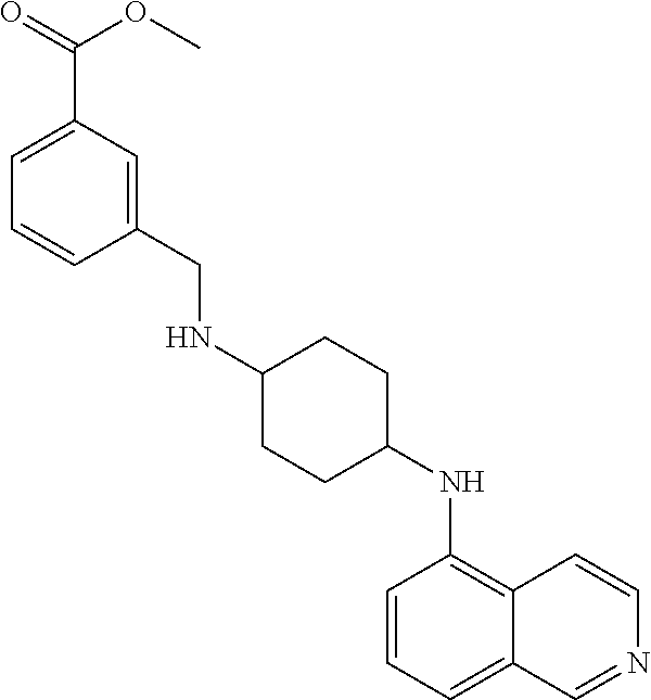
N(C1CCC(NC2=C3C(=CC=C2)C=NC=C3)CC1)CC1=CC(C(OC)=O)=CC=C1
